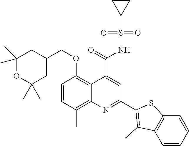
C1=CC(C)=C2C(=C1OCC1CC(C)(C)OC(C)(C)C1)C(C(=O)NS(C1CC1)(=O)=O)=CC(C1=C(C)C3=C(S1)C=CC=C3)=N2
